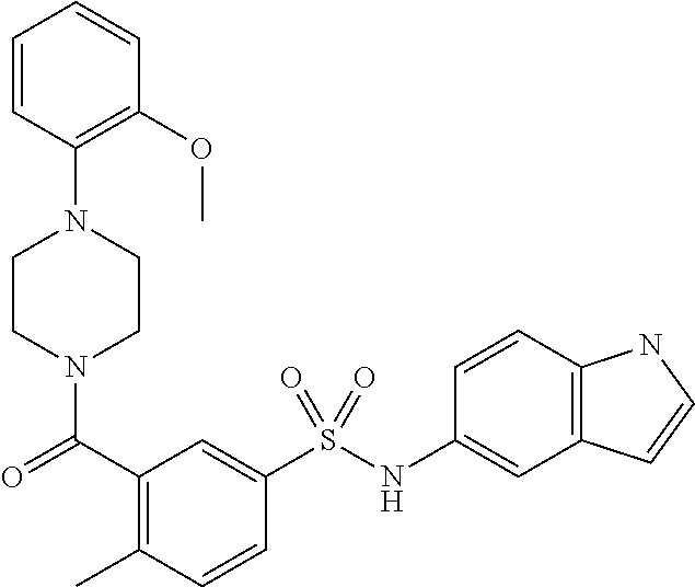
C1CN(C(=O)C2=C(C)C=CC(S(NC3=CC4=C(C=C3)NC=C4)(=O)=O)=C2)CCN1C1=C(OC)C=CC=C1
